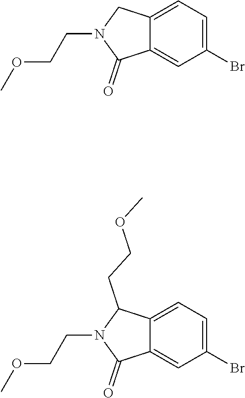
C1(Br)=CC=C2C(=C1)C(=O)N(CCOC)C2.C1(Br)=CC=C2C(=C1)C(=O)N(CCOC)C2CCOC
